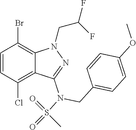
C1=CC(Cl)=C2C(=C1Br)N(CC(F)F)N=C2N(CC1=CC=C(OC)C=C1)S(C)(=O)=O
